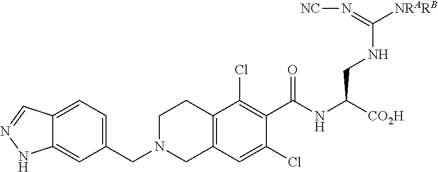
C12=C(C=C(Cl)C(C(NC([CO2H])CNC([NRARB])=N[NC])=O)=C1Cl)CN(CC1=CC=C3C(=C1)NN=C3)CC2
